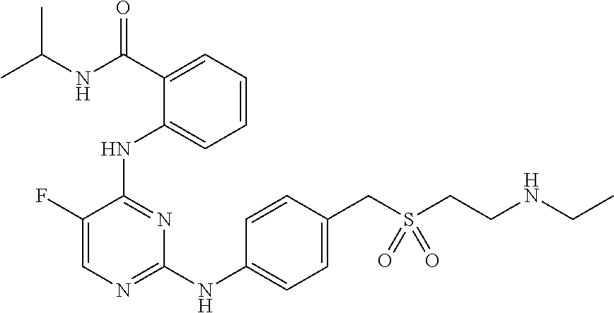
C1=CC(CS(CCNCC)(=O)=O)=CC=C1NC1=NC=C(F)C(NC2=CC=CC=C2C(NC(C)C)=O)=N1
